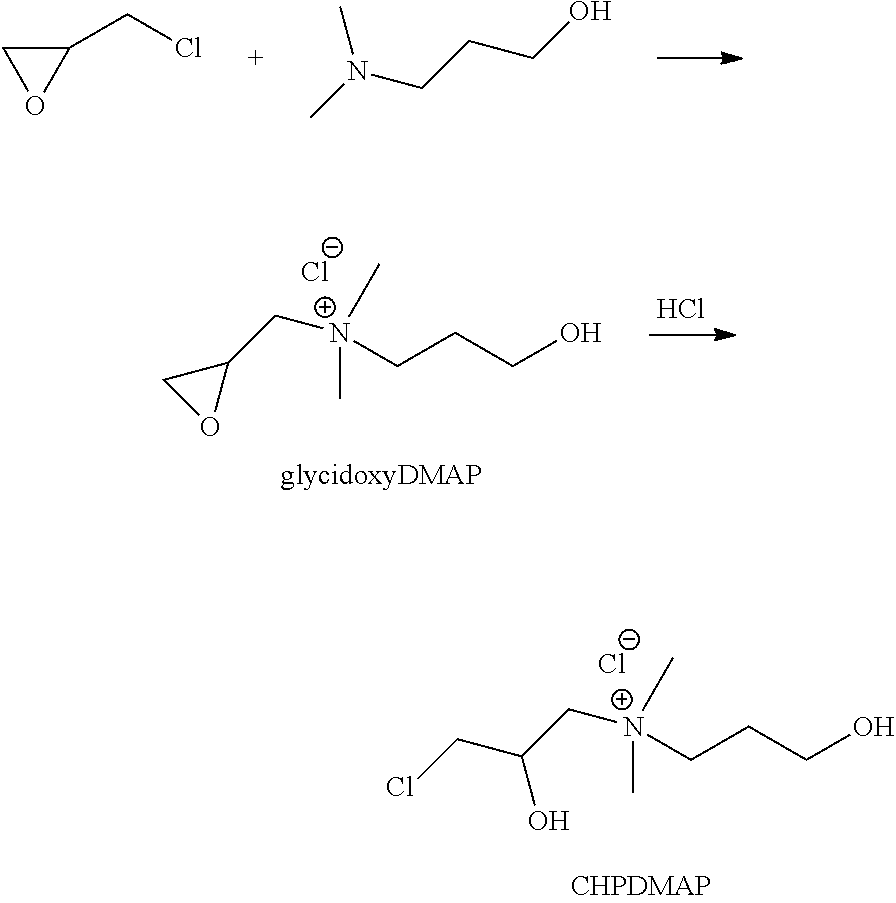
C1(CCl)CO1.CN(CCCO)C.[Cl-].C1(C[N+](CCCO)(C)C)CO1.Cl.C(CN(CCCO)(C)C)(CCl)O.Cl
